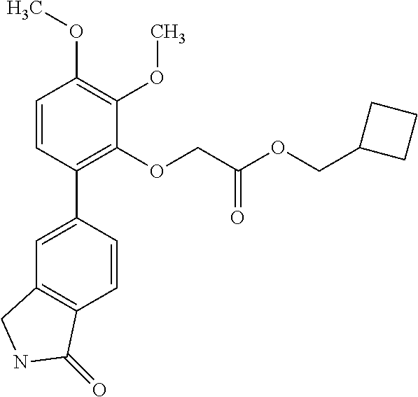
C1=C(C2=C(OCC(OCC3CCC3)=O)C(OC)=C(OC)C=C2)C=CC2=C1CNC2=O
